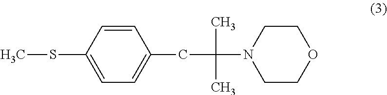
C1=CC(SC)=CC=C1CC(N1CCOCC1)(C)C
